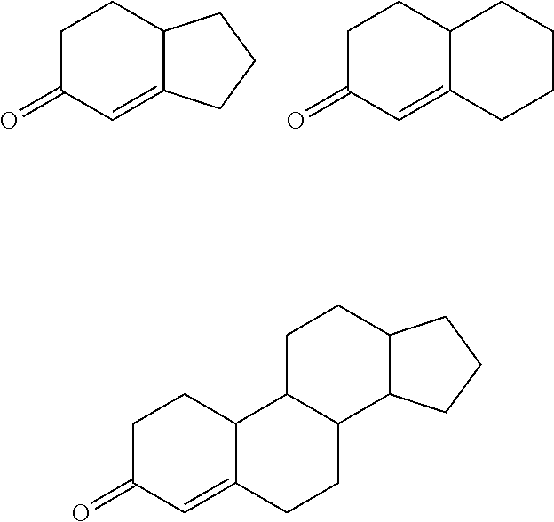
C1C(=O)C=C2C(C1)CCC2.C1C(=O)C=C2C(C1)CCCC2.C1C(=O)C=C2C(C1)C1C(CC2)C2C(CC1)CCC2
